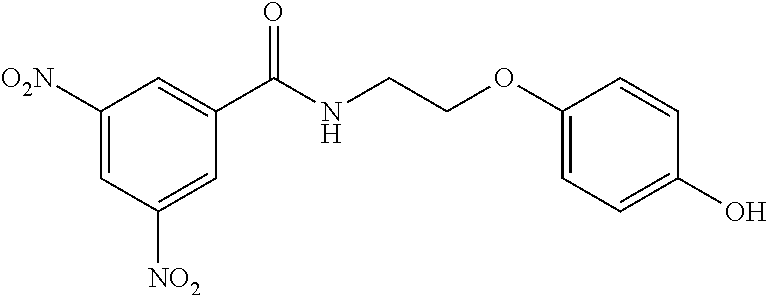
C1([O2N])=CC([NO2])=CC(C(NCCOC2=CC=C(O)C=C2)=O)=C1
